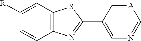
C1([R])=CC2=C(C=C1)N=C(C1=CN=C[A]=C1)S2
